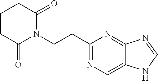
C(CN1C(=O)CCCC1=O)C1=NC=C2C(=N1)N=CN2
